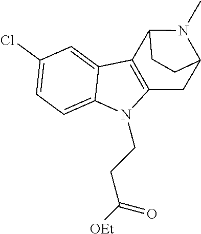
C1(Cl)=CC=C2C(=C1)C1=C(N2CCC([OEt])=O)CC2N(C)C1CC2
